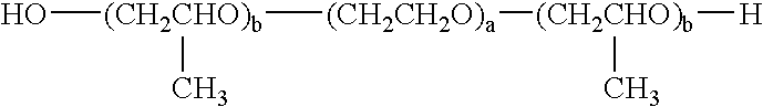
O[(CH2CHO)b]([(CH2CH2O)a][(CH2CHO)b]([H])C)C
